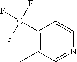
C1(C(F)(F)F)=C(C)C=NC=C1
